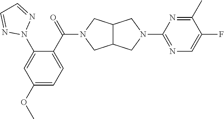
C12C(CN(C(C3=CC=C(OC)C=C3N3N=CC=N3)=O)C1)CN(C1=NC=C(F)C(C)=N1)C2
